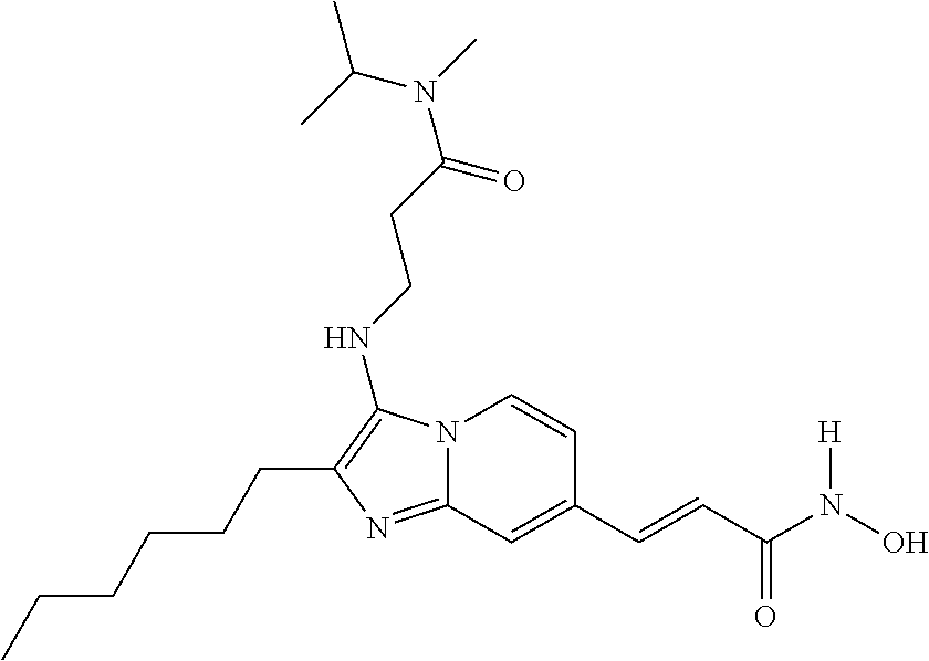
N12C(=NC(CCCCCC)=C1NCCC(N(C)C(C)C)=O)C=C(C=CC(N(O)[H])=O)C=C2
